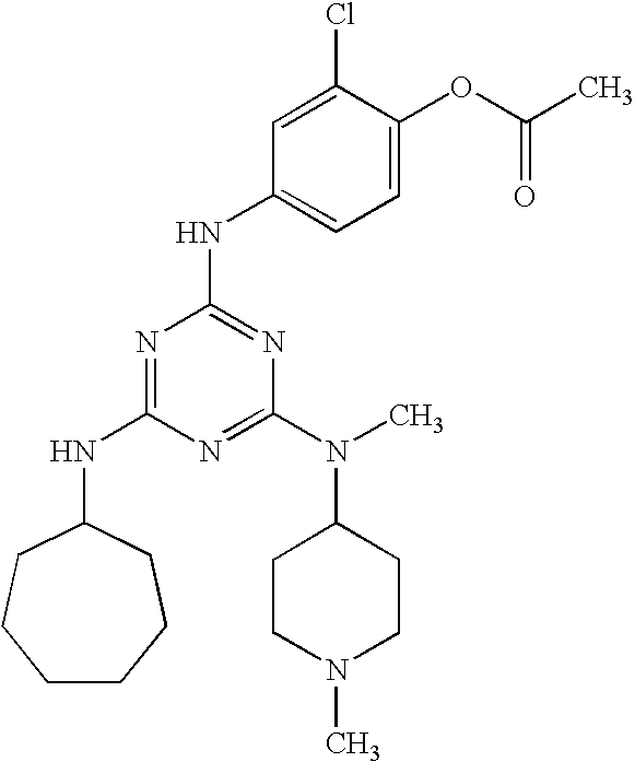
C1CCCC(NC2=NC(NC3=CC=C(OC(C)=O)C(Cl)=C3)=NC(N(C)C3CCN(C)CC3)=N2)CC1
